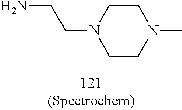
C1CN(C)CCN1CCN
